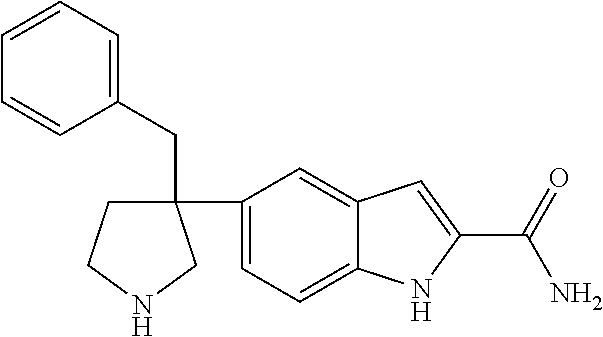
C1(CC2=CC=CC=C2)(C2=CC=C3C(=C2)C=C(C(N)=O)N3)CCNC1
